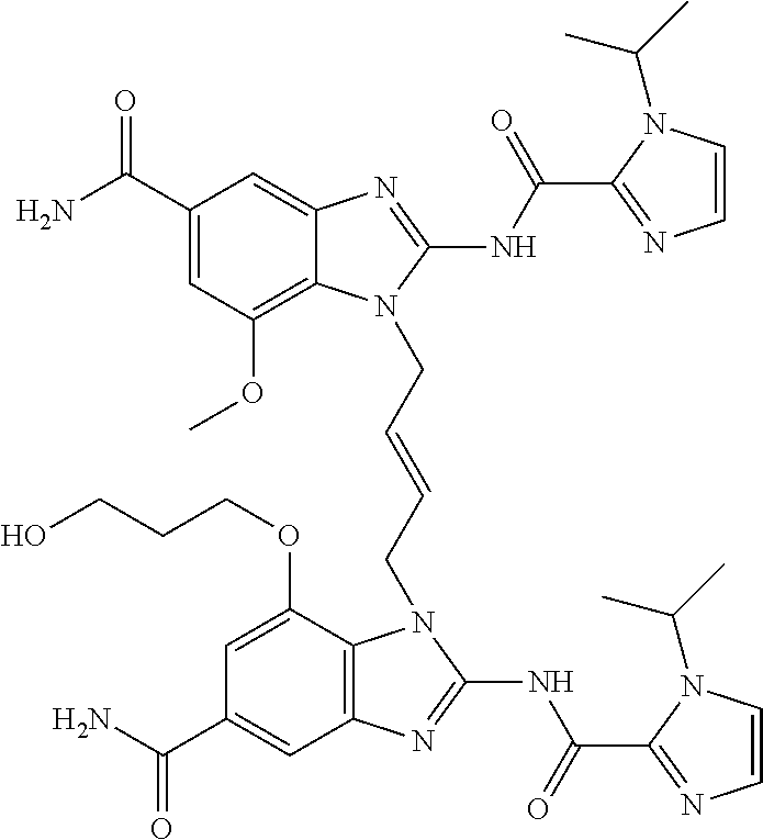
NC(C1=CC(OC)=C2C(=C1)N=C(NC(=O)C1=NC=CN1C(C)C)N2CC=CCN1C2=C(C=C(C(N)=O)C=C2OCCCO)N=C1NC(=O)C1=NC=CN1C(C)C)=O
